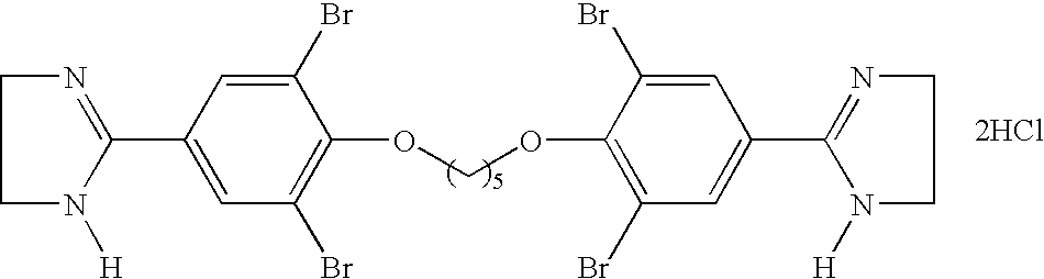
C1(C2=NCCN2[H])=CC(Br)=C(OCOC2=C(Br)C=C(C3=NCCN3[H])C=C2Br)C(Br)=C1.[2HCl]
